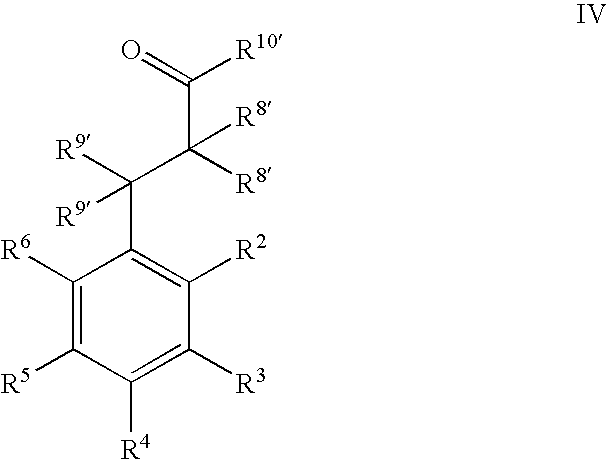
C1([R6])=C([R5])C([R4])=C([R3])C([R2])=C1C([R9])(C([R8])(C(=O)[R10])[R8])[R9]
